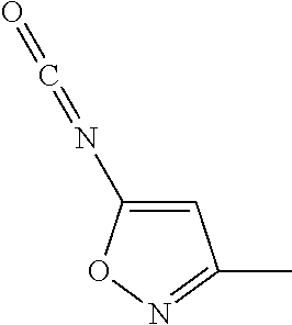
C1=C(N=C=O)ON=C1C
